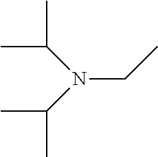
CC(C)N(C(C)C)CC
